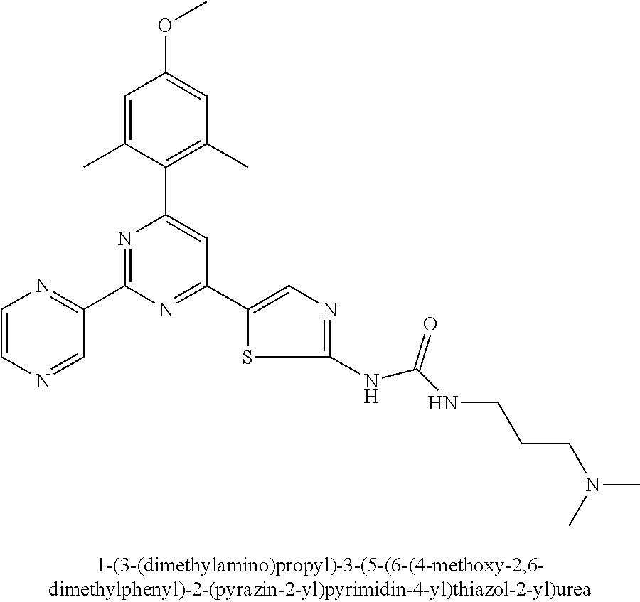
C1=C(C)C(C2=CC(C3=CN=C(NC(NCCCN(C)C)=O)S3)=NC(C3=NC=CN=C3)=N2)=C(C)C=C1OC
